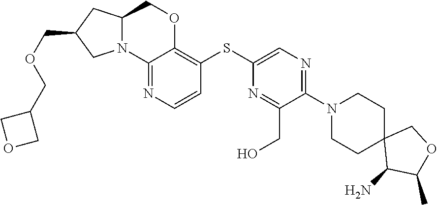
C12=NC=CC(SC3=CN=C(N4CCC5(CC4)C(N)C(C)OC5)C(CO)=N3)=C1OCC1N2CC(COCC2COC2)C1
